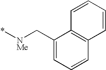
C1=CC=CC2=C1C(C[NMe]*)=CC=C2
